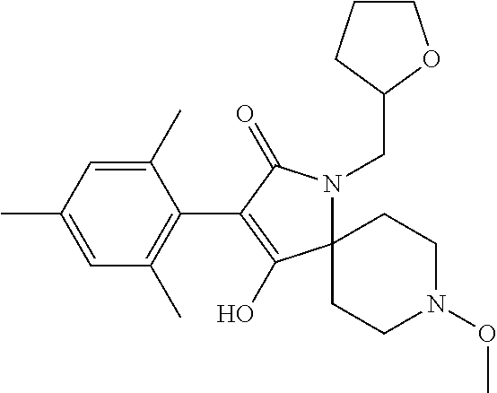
C12(CCN(OC)CC1)N(CC1OCCC1)C(=O)C(C1=C(C)C=C(C)C=C1C)=C2O
